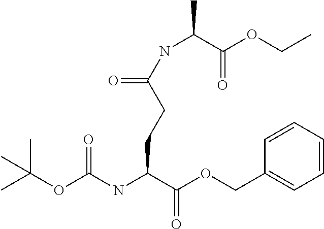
CCOC(C(C)NC(CCC(C(OCC1=CC=CC=C1)=O)NC(=O)OC(C)(C)C)=O)=O
